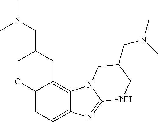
C12=C3C(=CC=C1N=C1N2CC(CN(C)C)CN1)OCC(CN(C)C)C3
